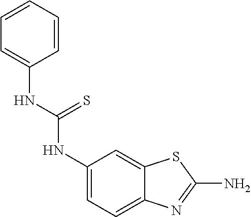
C1=C2C(=CC=C1NC(NC1=CC=CC=C1)=S)N=C(N)S2
